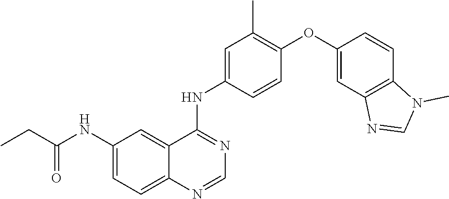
C1=C(NC(CC)=O)C=C2C(=C1)N=CN=C2NC1=CC(C)=C(OC2=CC3=C(C=C2)N(C)C=N3)C=C1
